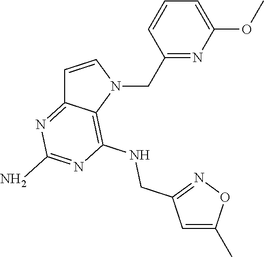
C1=CN(CC2=NC(OC)=CC=C2)C2=C(NCC3=NOC(C)=C3)N=C(N)N=C12
